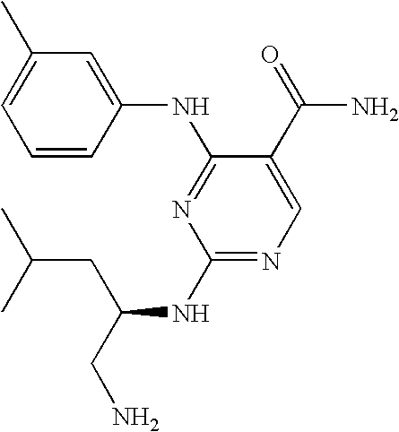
C1=CC(NC2=NC(NC(CN)CC(C)C)=NC=C2C(=O)N)=CC(C)=C1
